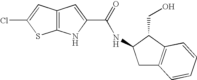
C12=C(NC(C(=O)NC3CC4=C(C3CO)C=CC=C4)=C1)SC(Cl)=C2
